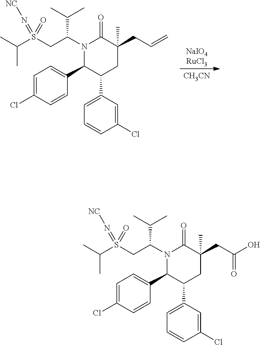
C1=C(Cl)C=CC(C2C(C3=CC=CC(Cl)=C3)CC(CC(O)=O)(C)C(=O)N2C(CS(C(C)C)(=N[NC])=O)C(C)C)=C1.C1=C(Cl)C=CC(C2C(C3=CC=CC(Cl)=C3)CC(CC=C)(C)C(=O)N2C(CS(C(C)C)(=N[NC])=O)C(C)C)=C1.[NaIO4RuCl3].[CH3CN]
